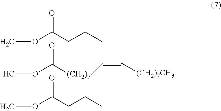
C(OC(CCC)=O)C(COC(CCC)=O)OC([(CH2)7]C=C[(CH2)7CH3])=O
